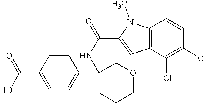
C1=CC(C(O)=O)=CC=C1C1(NC(=O)C2=CC3=C(N2C)C=CC(Cl)=C3Cl)CCCOC1
